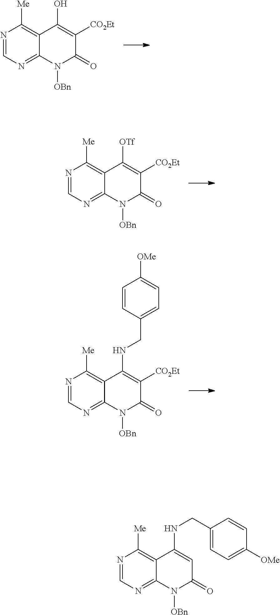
N1=CN=C2C(=C1[Me])C(O)=C([CO2Et])C(=O)N2[OBn].N1=CN=C2C(=C1[Me])C([OTf])=C([CO2Et])C(=O)N2[OBn].N1=CN=C2C(=C1[Me])C(NCC1=CC=C([OMe])C=C1)=C([CO2Et])C(=O)N2[OBn].N1=CN=C2C(=C1[Me])C(NCC1=CC=C([OMe])C=C1)=CC(=O)N2[OBn]
